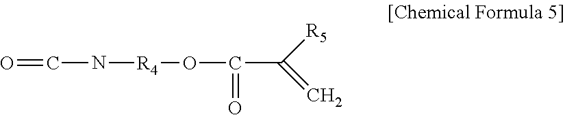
O=CN[R4]OC(C([R5])=C)=O
